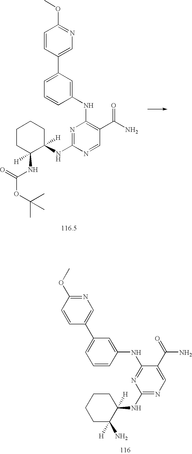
C1(C2=CN=C(OC)C=C2)=CC=CC(NC2=C(C(N)=O)C=NC(NC3([H])CCCCC3(NC(OC(C)(C)C)=O)[H])=N2)=C1.C1=C(C2=CN=C(OC)C=C2)C=C(NC2=NC(NC3([H])CCCCC3(N)[H])=NC=C2C(=O)N)C=C1
